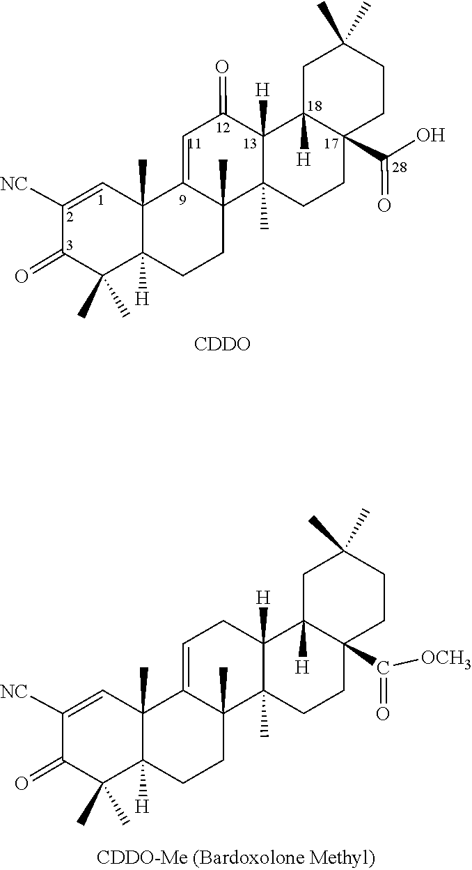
C1(=O)C(C)(C)C2([H])C(C)(C=C1[NC])C1=CC(=O)C3([H])C4([H])CC(C)(C)CCC4(C(O)=O)CCC3(C)C1(C)CC2.[CDDO].C1(=O)C(C)(C)C2([H])C(C)(C=C1[NC])C1=CCC3([H])C4([H])CC(C)(C)CCC4(C(=O)[OCH3])CCC3(C)C1(C)CC2
